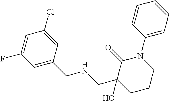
C1=C(F)C=C(CNCC2(O)C(=O)N(C3=CC=CC=C3)CCC2)C=C1Cl
